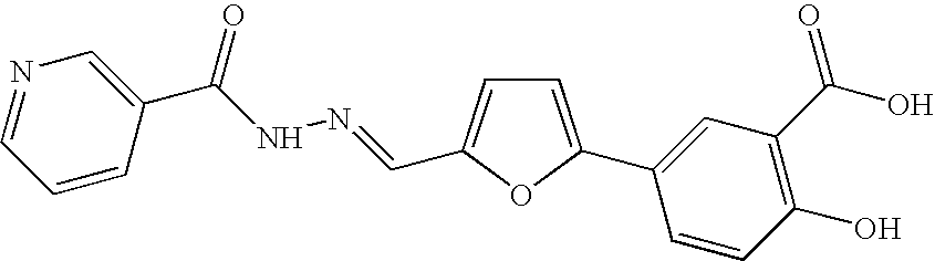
C1=C(C2=CC(C(=O)O)=C(O)C=C2)OC(C=NNC(C2=CN=CC=C2)=O)=C1
